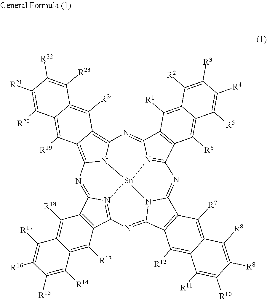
C12=NC3=N4C(=NC5=C6C(=C7N=C8C9=C(C([R6])=C%10C(=C9[R1])C([R2])=C([R3])C([R4])=C%10[R5])C9=N8[Sn]4(N75)N1C(=N9)C1=C2C([R12])=C2C(=C1[R7])C([R8])=C([R8])C([R10])=C2[R11])C([R24])=C1C(=C6[R19])C([R20])=C([R21])C([R22])=C1[R23])C1=C3C([R13])=C2C([R14])=C([R15])C([R16])=C([R17])C2=C1[R18]
